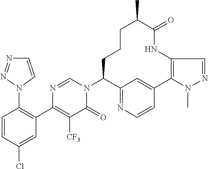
C1(N2C=CN=N2)=C(C2=C([CF3])C(=O)N(C3C4=NC=CC(=C4)C4=C(NC(=O)C(C)CCC3)C=NN4C)C=N2)C=C(Cl)C=C1
